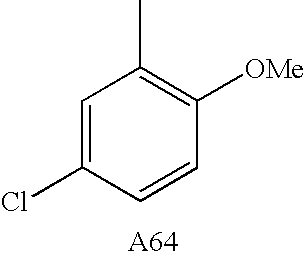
C1=C(Cl)C=CC([OMe])=C1C
